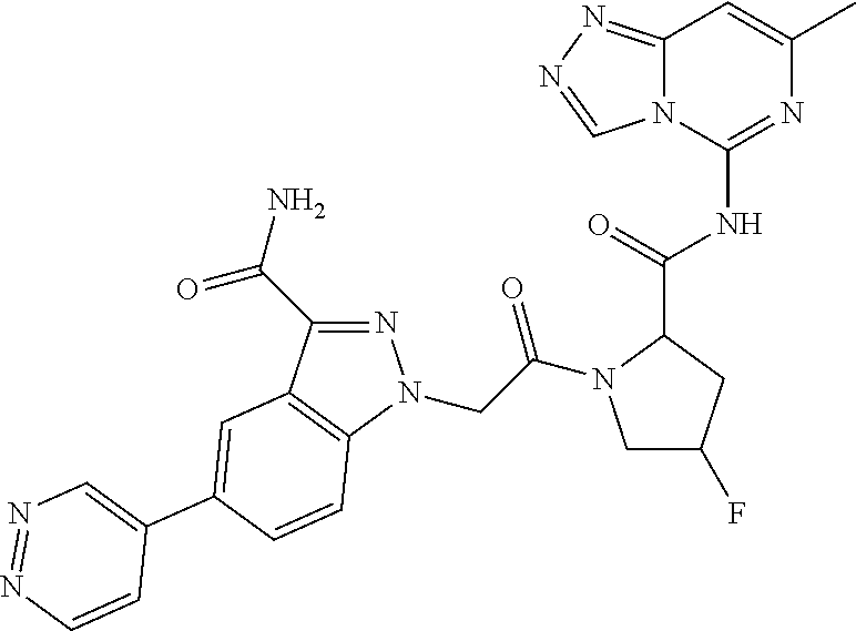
N1=C(C(=O)N)C2=C(N1CC(=O)N1CC(F)CC1C(NC1=NC(C)=CC3=NN=CN13)=O)C=CC(C1=CN=NC=C1)=C2
